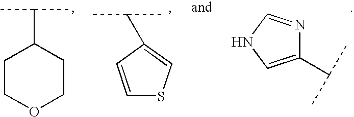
C1COCCC1C(C)C.N1=CNC=C1C(C)C.C1(C(C)C)=CSC=C1
